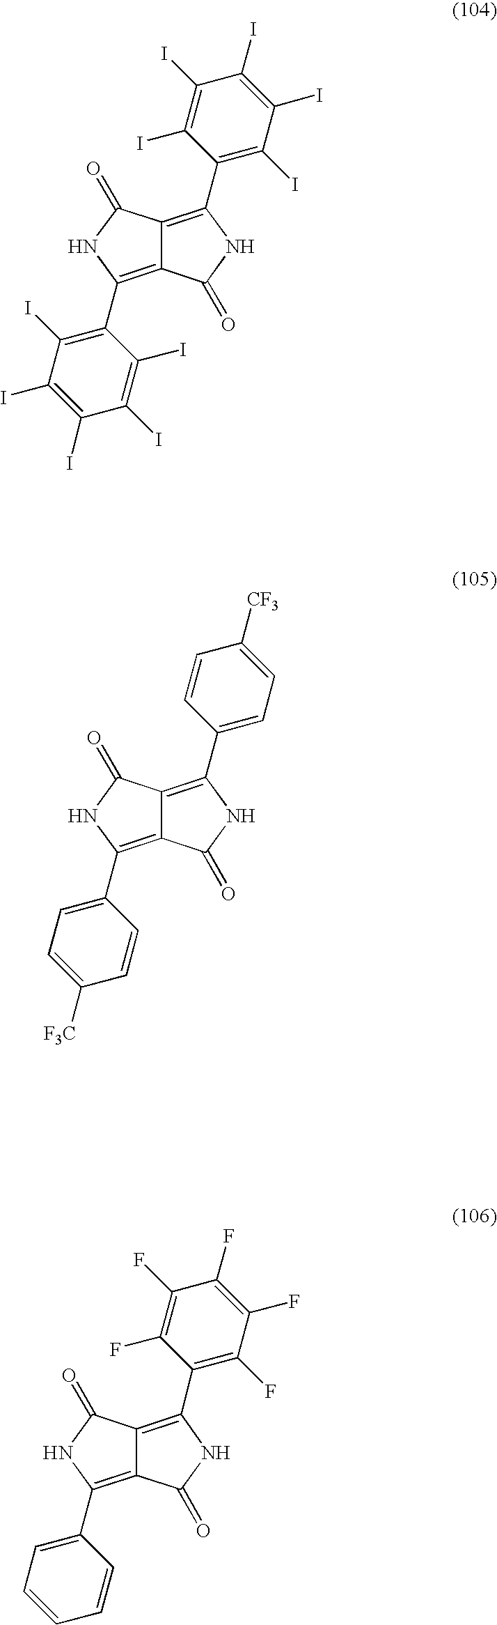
C12=C(C3=C(I)C(I)=C(I)C(I)=C3I)NC(=O)C1=C(C1=C(I)C(I)=C(I)C(I)=C1I)NC2=O.C12=C(C3=CC=C([F3C])C=C3)NC(=O)C1=C(C1=CC=C([CF3])C=C1)NC2=O.C12=C(C3=CC=CC=C3)NC(=O)C1=C(C1=C(F)C(F)=C(F)C(F)=C1F)NC2=O
